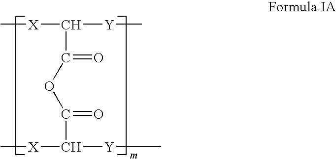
C[X]C([Y]C)C(OC(C([X]C)[Y]C)=O)=O
